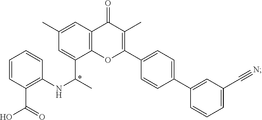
C(#N)C1=CC=CC(C2=CC=C(C3=C(C)C(=O)C4=C(C(C(C)NC5=C(C(O)=O)C=CC=C5)=CC(C)=C4)O3)C=C2)=C1
